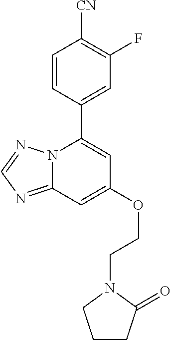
C12=NC=NN1C(C1=CC(F)=C([CN])C=C1)=CC(OCCN1CCCC1=O)=C2
